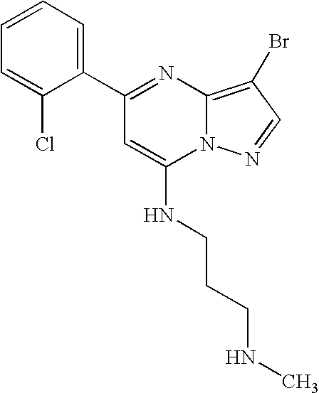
C1(C2=NC3=C(Br)C=NN3C(NCCCNC)=C2)=CC=CC=C1Cl
